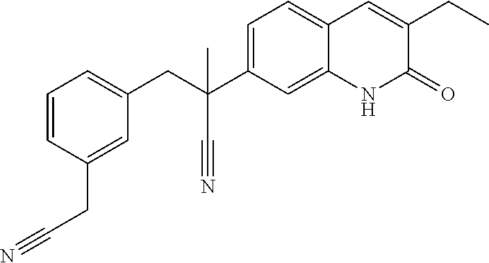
C1=CC=C(CC(C2=CC=C3C(=C2)NC(=O)C(CC)=C3)(C#N)C)C=C1CC#N
